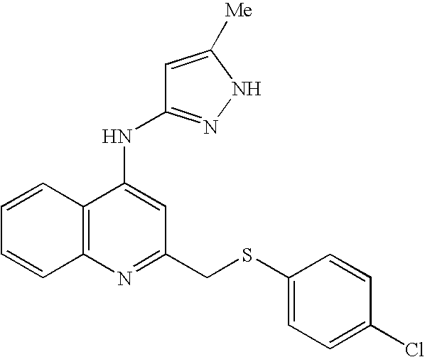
N(C1=CC(CSC2=CC=C(Cl)C=C2)=NC2=C1C=CC=C2)C1=NNC([Me])=C1
